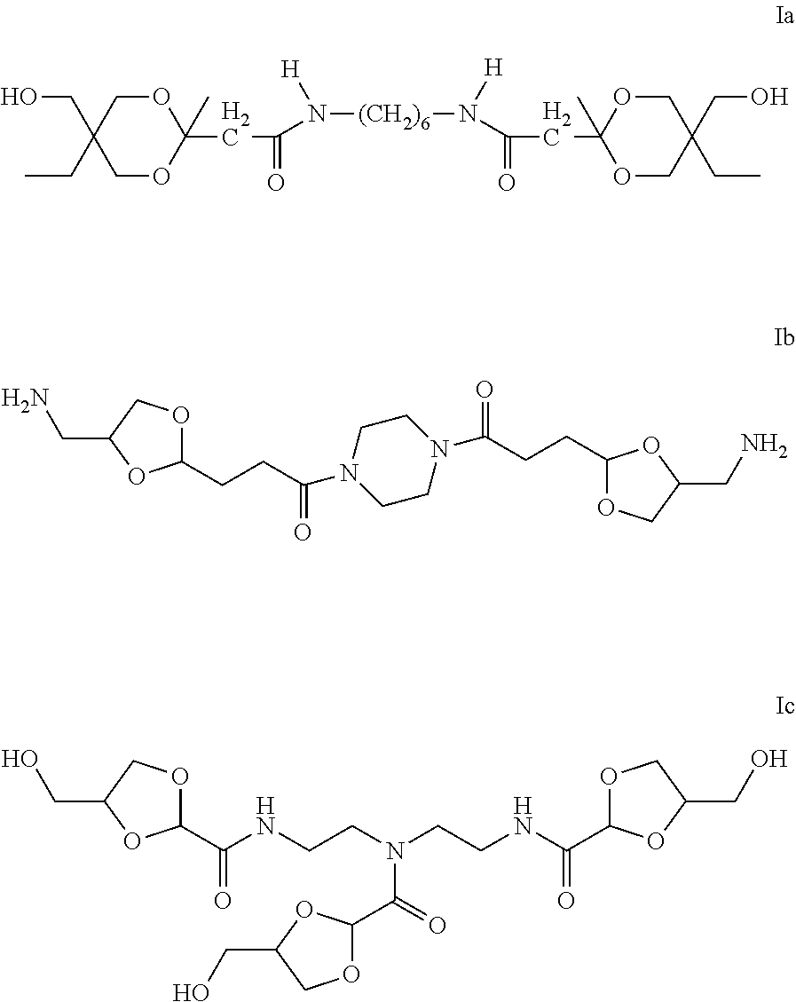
C1(C(NCCN(CCNC(C2OCC(CO)O2)=O)C(=O)C2OCC(CO)O2)=O)OCC(CO)O1.OCC1(CC)COC(CC(=O)N([H])[(CH2)6]N(C(CC2(C)OCC(CC)(CO)CO2)=O)[H])(C)OC1.C1(CCC(N2CCN(C(CCC3OCC(CN)O3)=O)CC2)=O)OCC(CN)O1
